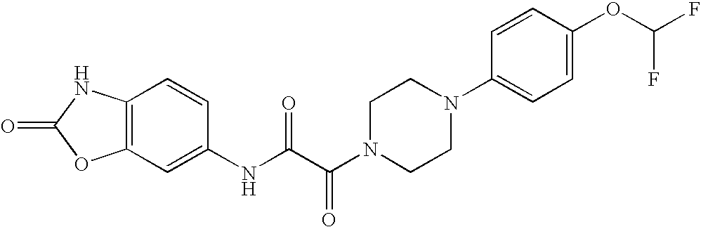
O=C1OC2=C(N1)C=CC(NC(C(N1CCN(C3=CC=C(OC(F)F)C=C3)CC1)=O)=O)=C2
